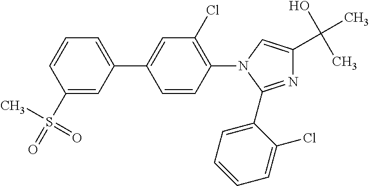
C1(S(C)(=O)=O)=CC(C2=CC(Cl)=C(N3C(C4=CC=CC=C4Cl)=NC(C(O)(C)C)=C3)C=C2)=CC=C1
